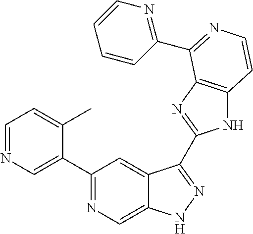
C1=NC=C(C2=NC=C3C(=C2)C(C2=NC4=C(N2)C=CN=C4C2=NC=CC=C2)=NN3)C(C)=C1
